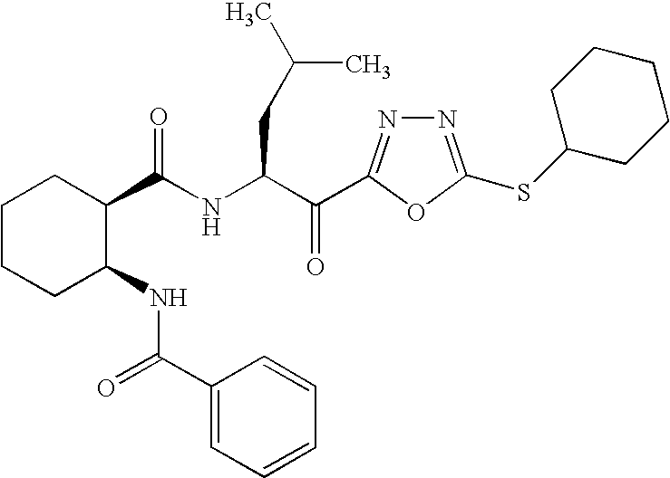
C(NC(C(=O)C1=NN=C(SC2CCCCC2)O1)CC(C)C)(=O)C1CCCCC1NC(=O)C1=CC=CC=C1
